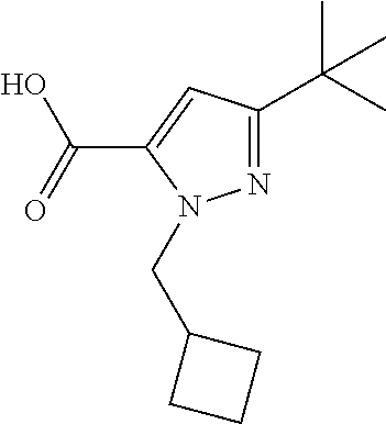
N1=C(C(C)(C)C)C=C(C(=O)O)N1CC1CCC1
